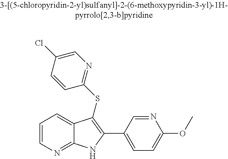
C1=CN=C2C(=C1)C(SC1=NC=C(Cl)C=C1)=C(C1=CC=C(OC)N=C1)N2
